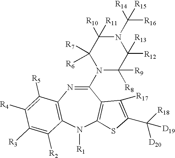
C1(N2C([R8])([R9])C([R12])([R13])N(C([R14])([R16])[R15])C([R10])([R11])C2([R7])[R6])=NC2=C(N([R1])C3=C1C([R17])=C(C([R18])([D20])[D19])S3)C([R2])=C([R3])C([R4])=C2[R5]
